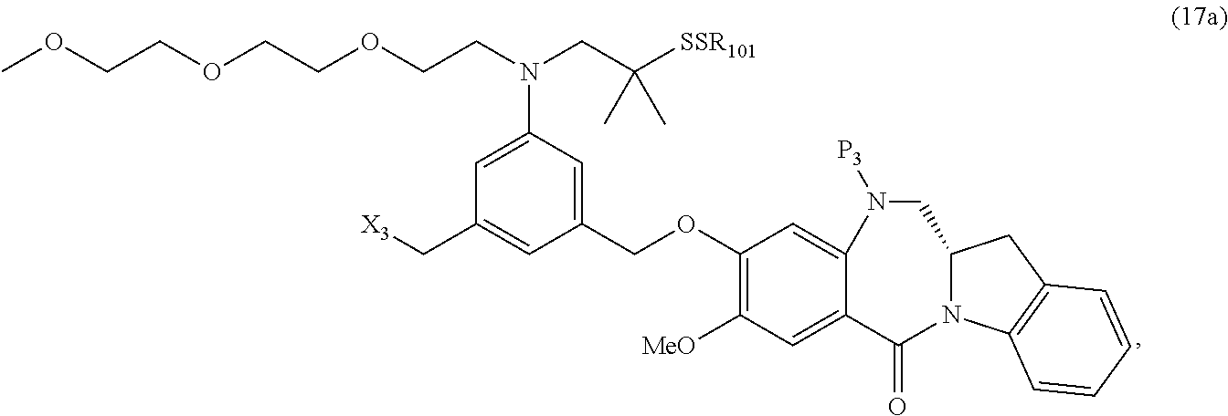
[X3]CC1=CC(COC2=C([MeO])C=C3C(=O)N4C(CC5=C4C=CC=C5)CN([P3])C3=C2)=CC(N(CCOCCOCCOC)CC([SSR101])(C)C)=C1
